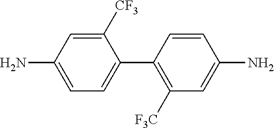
C1([CF3])=CC(N)=CC=C1C1=C([F3C])C=C(N)C=C1
